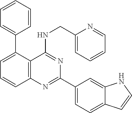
C1(C2=CC=CC3=C2C(NCC2=CC=CC=N2)=NC(C2=CC=C4C(=C2)NC=C4)=N3)=CC=CC=C1
